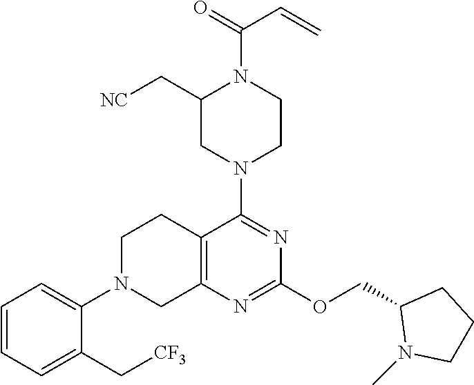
C12=C(N=C(OCC3N(C)CCC3)N=C1N1CCN(C(C=C)=O)C(C[NC])C1)CN(C1=CC=CC=C1C[CF3])CC2
